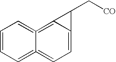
C1=CC=C2=CC=C3C(=C2=C1)C3C[CO]
